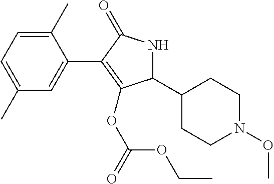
C1(C)=CC=C(C)C=C1C1=C(OC(OCC)=O)C(C2CCN(OC)CC2)NC1=O
